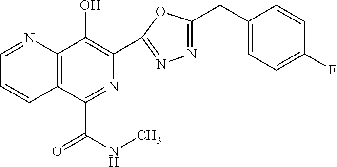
C1=NC2=C(C=C1)C(C(=O)NC)=NC(C1=NN=C(CC3=CC=C(F)C=C3)O1)=C2O
